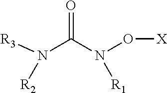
N(C(N(O[X])[R1])=O)([R3])[R2]
